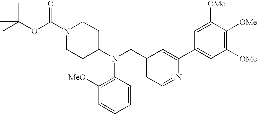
O(C(C)(C)C)C(N1CCC(N(CC2=CC=NC(C3=CC([OMe])=C([OMe])C([OMe])=C3)=C2)C2=C([MeO])C=CC=C2)CC1)=O
